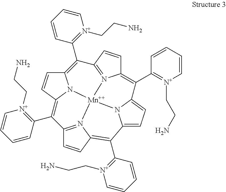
C12=C(C3=[N+](CCN)C=CC=C3)C3=CC=C4N3[Mn]35N1=C(C=C2)C(C1=[N+](CCN)C=CC=C1)=C1C=CC(=C(C2=[N+](CCN)C=CC=C2)C2=N3C(=C4C3=[N+](CCN)C=CC=C3)C=C2)N15
